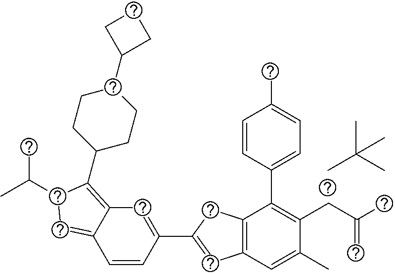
CC(C)(C)C.C1=CC(C2=CC3=C(C2)C(C2=CC=C(C)C=C2)=C(CC(C)=C)C(C)=C3)=CC2=C(C3CCC(C4CCC4)CC3)C(C(C)C)C=C12
